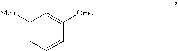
C1([Meo])=CC=CC([Ome])=C1
